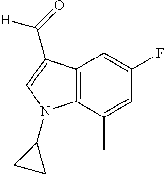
C12=C(C(C)=CC(F)=C1)N(C1CC1)C=C2C(=O)[H]
